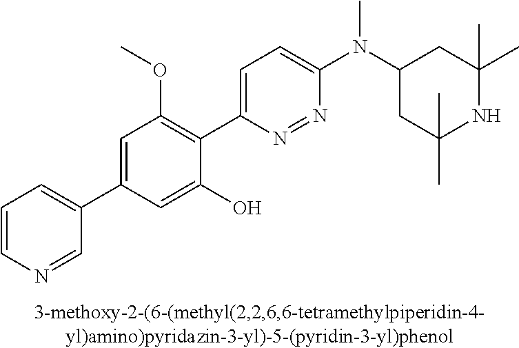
C1(C2=CC=CN=C2)=CC(OC)=C(C2=CC=C(N(C3CC(C)(C)NC(C)(C)C3)C)N=N2)C(O)=C1
